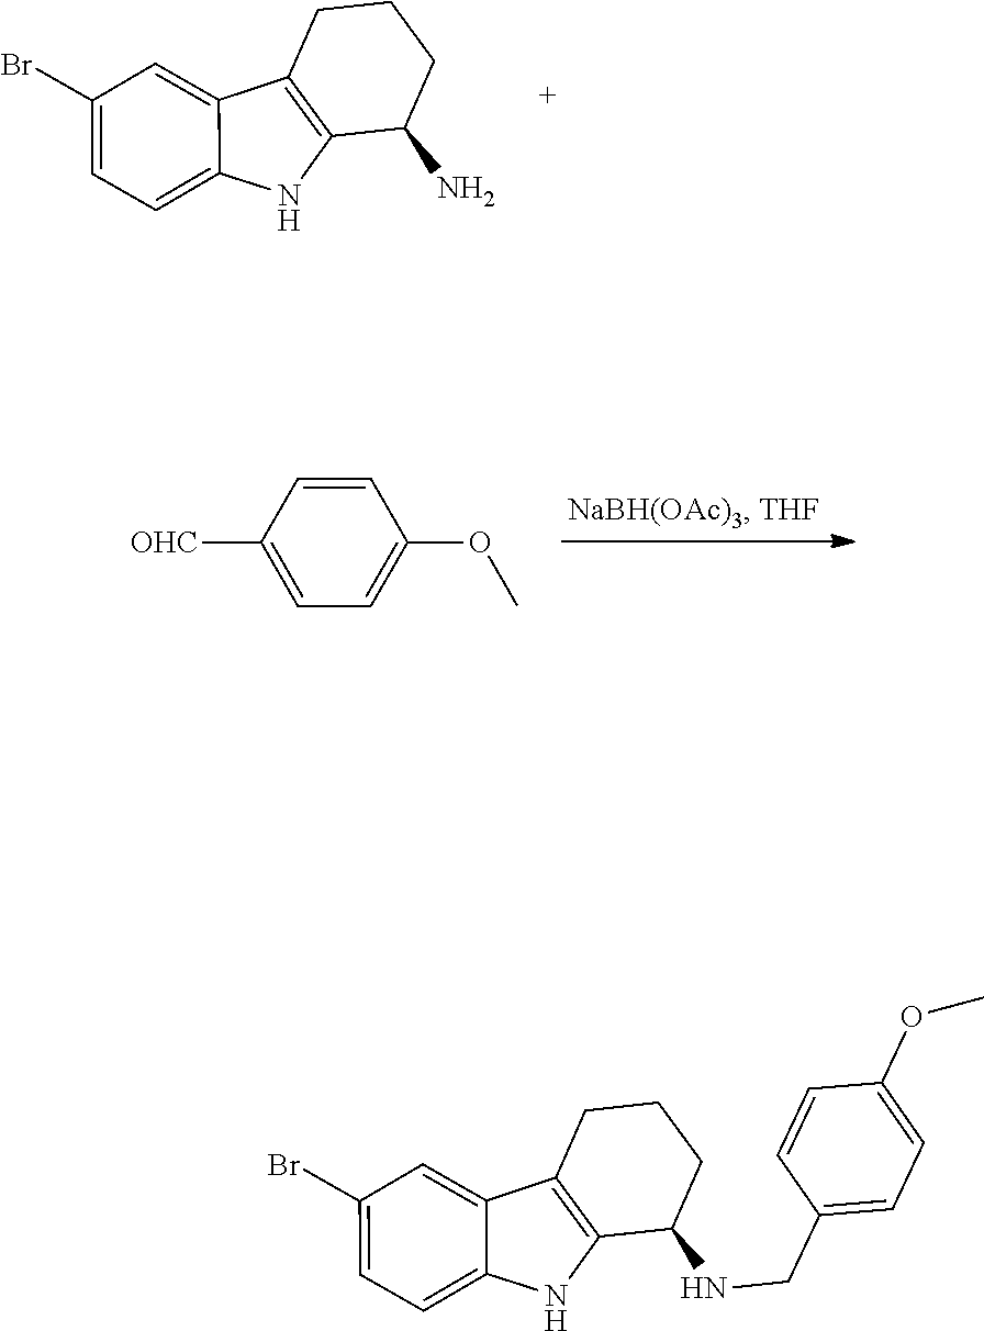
C1(Br)=CC=C2C(=C1)C1=C(N2)C(N)CCC1.C1(Br)=CC=C2C(=C1)C1=C(N2)C(NCC2=CC=C(OC)C=C2)CCC1.C1=CC(OC)=CC=C1[OHC]
